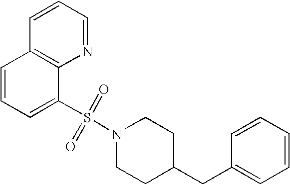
C1=CC=C(S(N2CCC(CC3=CC=CC=C3)CC2)(=O)=O)C2=C1C=CC=N2
